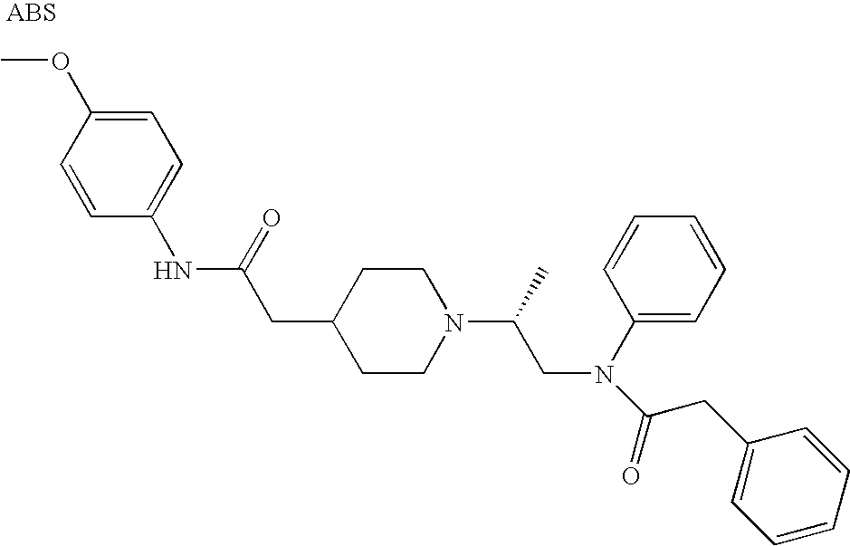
C1=CC(NC(CC2CCN(C(C)CN(C(CC3=CC=CC=C3)=O)C3=CC=CC=C3)CC2)=O)=CC=C1OC
